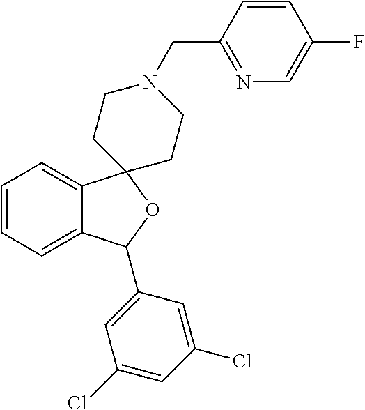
C1=CC=C2C(=C1)C1(OC2C2=CC(Cl)=CC(Cl)=C2)CCN(CC2=NC=C(F)C=C2)CC1
